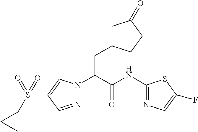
N1=CC(S(C2CC2)(=O)=O)=CN1C(C(NC1=NC=C(F)S1)=O)CC1CC(=O)CC1
